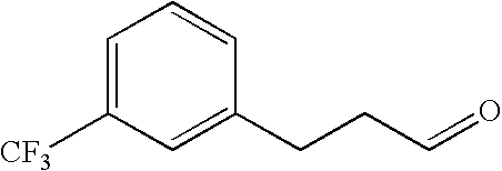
C1=C([CF3])C=C(CCC=O)C=C1
